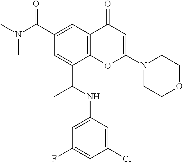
C1(C(N(C)C)=O)=CC2=C(C(C(NC3=CC(F)=CC(Cl)=C3)C)=C1)OC(N1CCOCC1)=CC2=O
